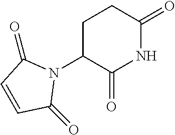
C1(=O)NC(=O)C(N2C(=O)C=CC2=O)CC1
